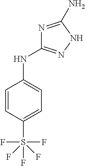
N1=C(N)NN=C1NC1=CC=C(S(F)(F)(F)(F)F)C=C1
